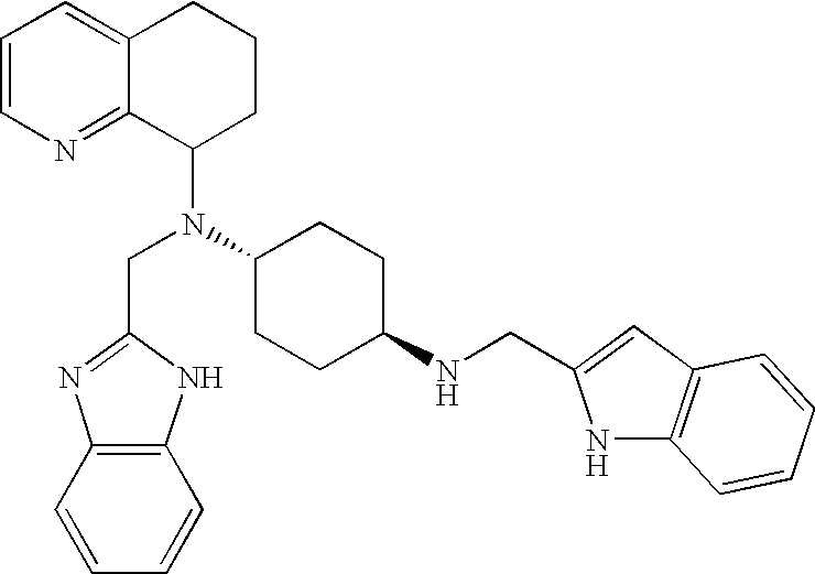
C1=CC=C2C(=N1)C(N(CC1=NC3=C(C=CC=C3)N1)C1CCC(NCC3=CC4=C(N3)C=CC=C4)CC1)CCC2
